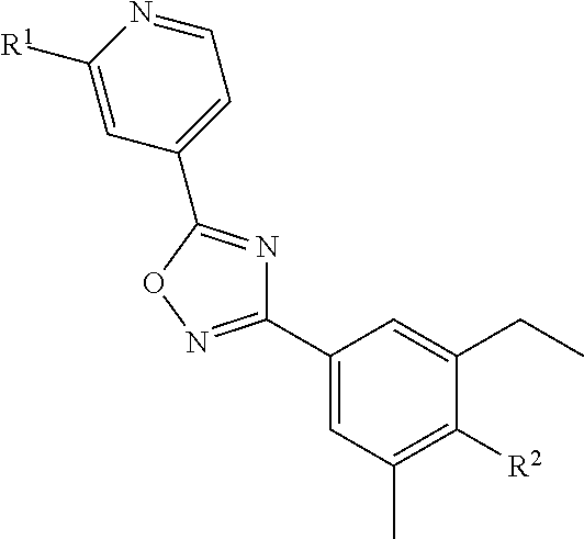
C1(C2=CC(C)=C([R2])C(CC)=C2)=NOC(C2=CC=NC([R1])=C2)=N1
